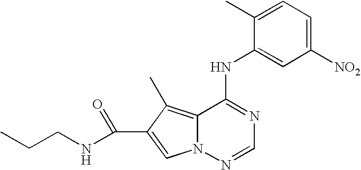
C1=C(C)C(NC2=NC=NN3C2=C(C)C(C(=O)NCCC)=C3)=CC([NO2])=C1
